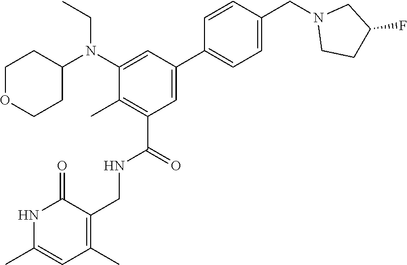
CCN(C1CCOCC1)C1=CC(C2=CC=C(CN3CCC(F)C3)C=C2)=CC(C(NCC2=C(C)C=C(C)NC2=O)=O)=C1C
